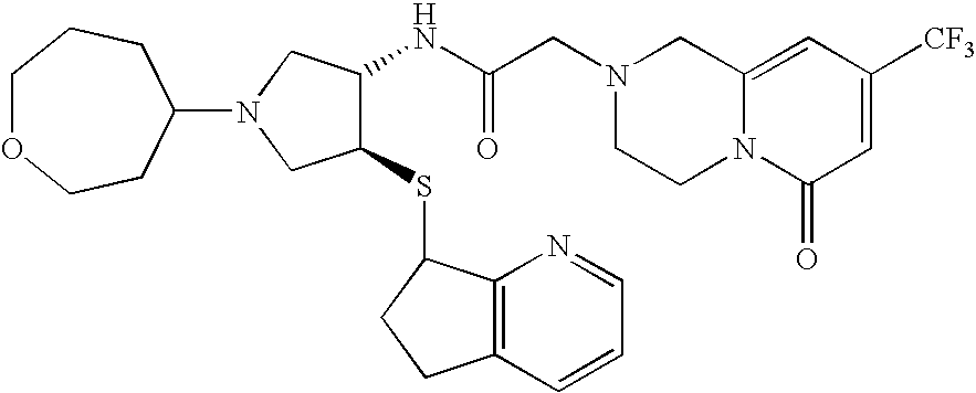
C12=CC([CF3])=CC(=O)N1CCN(CC(NC1C(SC3C4=C(CC3)C=CC=N4)CN(C3CCOCCC3)C1)=O)C2
